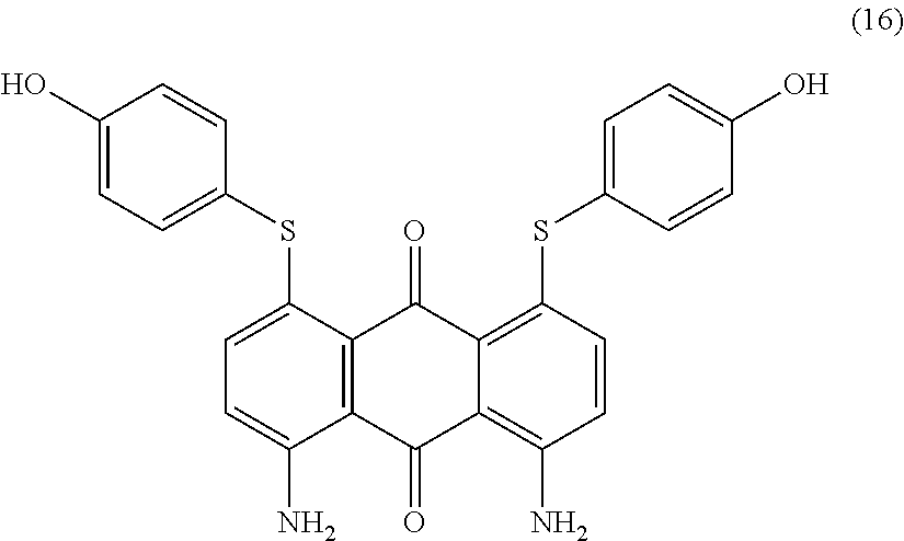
C12=C(C(=O)C3=C(N)C=CC(SC4=CC=C(O)C=C4)=C3C1=O)C(N)=CC=C2SC1=CC=C(O)C=C1
